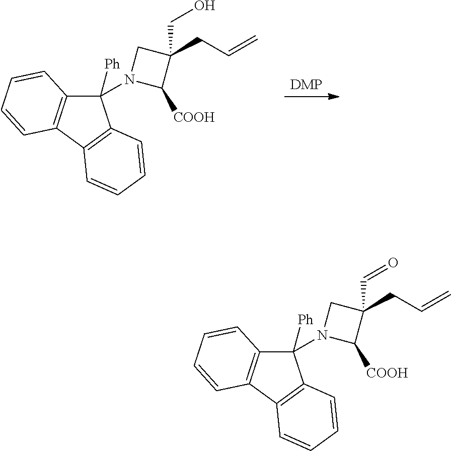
[DMP].C1([Ph])(N2CC(CC=C)(CO)C2[COOH])C2=C(C3=C1C=CC=C3)C=CC=C2.C1([Ph])(N2CC(CC=C)(C=O)C2[COOH])C2=C(C3=C1C=CC=C3)C=CC=C2
